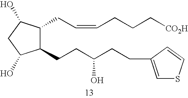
C1(CCC(CCC2=CSC=C2)O)C(CC=CCCC[CO2H])C(O)CC1O
